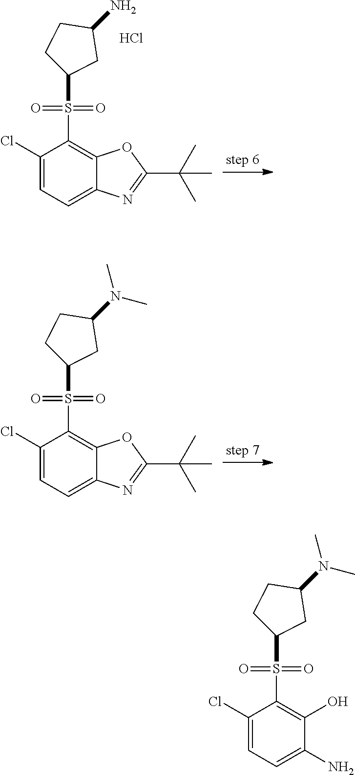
C1(Cl)=CC=C2C(=C1S(C1CCC(N)C1)(=O)=O)OC(C(C)(C)C)=N2.Cl.C1(Cl)=CC=C2C(=C1S(C1CCC(N(C)C)C1)(=O)=O)OC(C(C)(C)C)=N2.C1(Cl)=CC=C(N)C(O)=C1S(C1CCC(N(C)C)C1)(=O)=O
